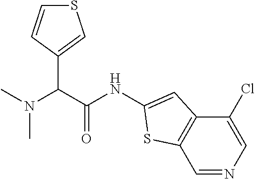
C1=NC=C(Cl)C2=C1SC(NC(C(N(C)C)C1=CSC=C1)=O)=C2
